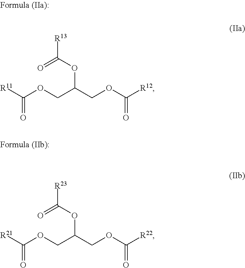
[R11]C(OCC(COC([R12])=O)OC([R13])=O)=O.[R21]C(OCC(COC([R22])=O)OC([R23])=O)=O
